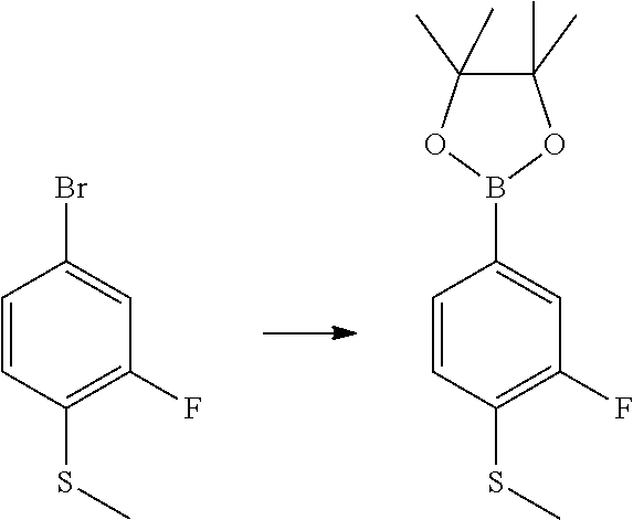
C1=CC(SC)=C(F)C=C1Br.C1=CC(SC)=C(F)C=C1B1OC(C)(C)C(C)(C)O1
